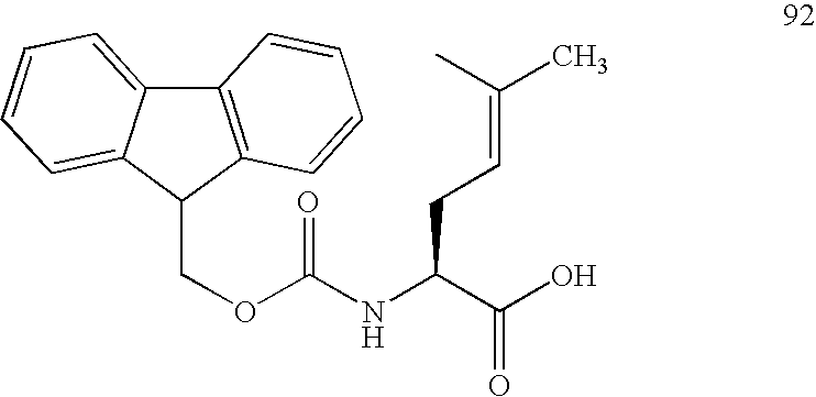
C(C(C(O)=O)NC(OCC1C2=C(C3=CC=CC=C13)C=CC=C2)=O)C=C(C)C
